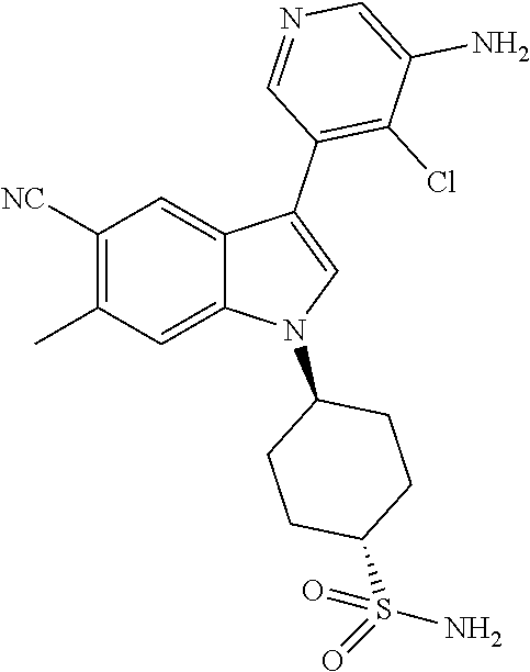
C1([NC])=C(C)C=C2C(=C1)C(C1=C(Cl)C(N)=CN=C1)=CN2C1CCC(S(=O)(N)=O)CC1
